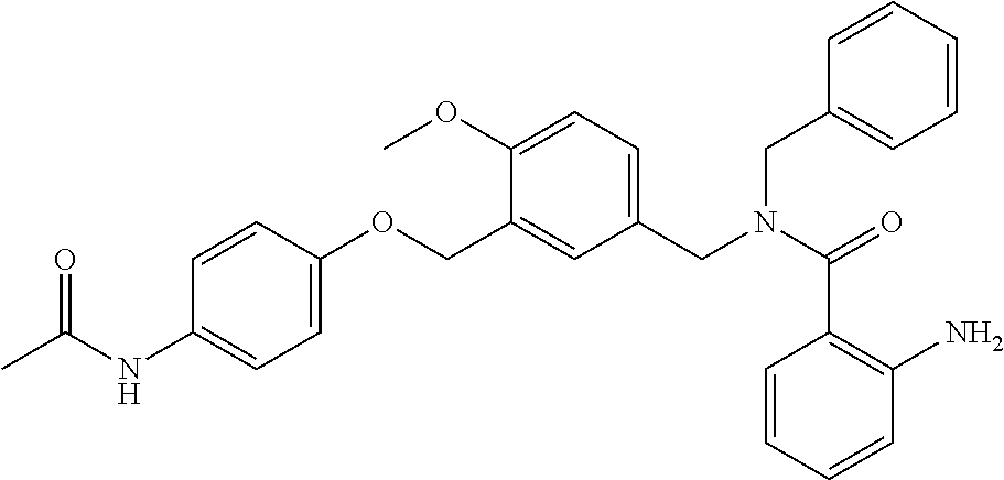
C1=CC=CC(N)=C1C(N(CC1=CC=C(OC)C(COC2=CC=C(NC(C)=O)C=C2)=C1)CC1=CC=CC=C1)=O
